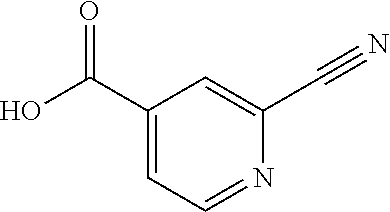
C1(C#N)=CC(C(O)=O)=CC=N1
